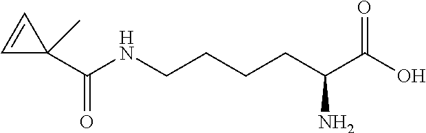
C1(C(NCCCCC(C(O)=O)N)=O)(C)C=C1
